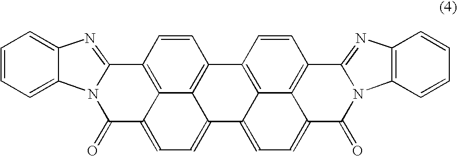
C1=CC=C2C(=C1)N=C1N2C(=O)C2=CC=C3C4=C(C=CC1=C24)C1=C2C3=CC=C3C2=C(C=C1)C1=NC2=C(N1C3=O)C=CC=C2
